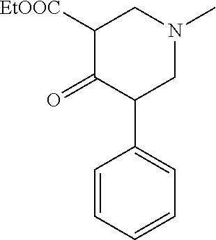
C1=CC=CC=C1C1CN(C)CC([EtOOC])C1=O
